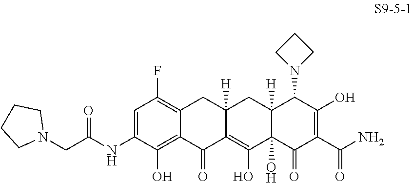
C1=C(NC(CN2CCCC2)=O)C(O)=C2C(=C1F)CC1([H])C(=C(O)C3(O)C([H])(C1)C(N1CCC1)C(O)=C(C(N)=O)C3=O)C2=O
